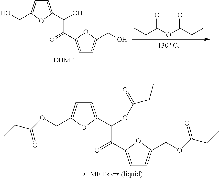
C1=C(C(OC(=O)CC)C(=O)C2=CC=C(COC(CC)=O)O2)OC(COC(CC)=O)=C1.[DHMF Esters (liquid)].C1=C(C(O)C(=O)C2=CC=C(CO)O2)OC(CO)=C1.[DHMF].CCC(OC(CC)=O)=O
